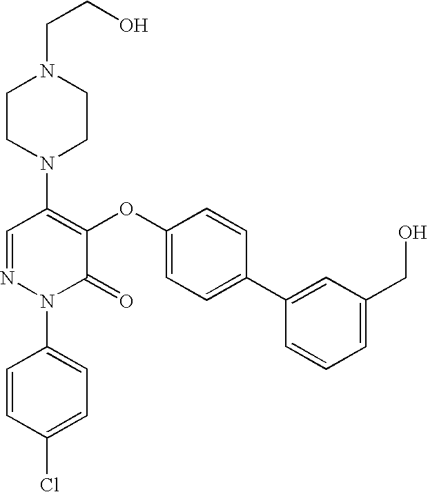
N1(C2=C(OC3=CC=C(C4=CC(CO)=CC=C4)C=C3)C(=O)N(C3=CC=C(Cl)C=C3)N=C2)CCN(CCO)CC1
